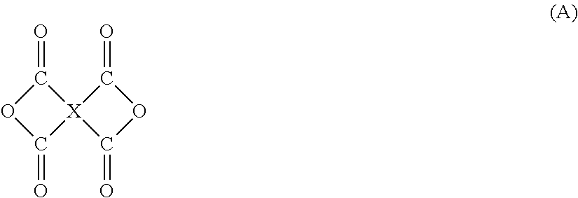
C1(=O)OC(=O)[X]12C(=O)OC2=O
